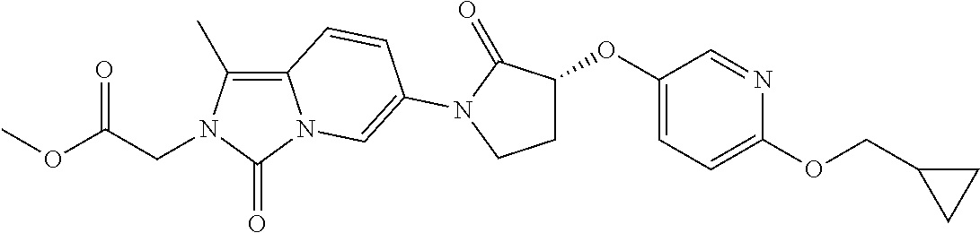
C12=C(C)N(CC(OC)=O)C(=O)N1C=C(N1C(=O)C(OC3=CC=C(OCC4CC4)N=C3)CC1)C=C2
